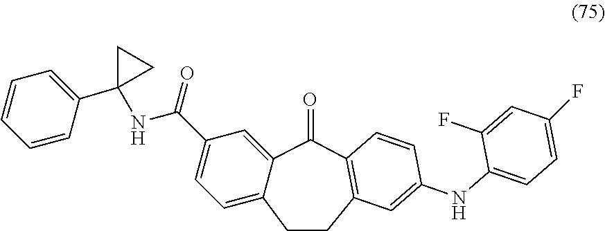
C12=CC(C(NC3(C4=CC=CC=C4)CC3)=O)=CC=C1CCC1=C(C2=O)C=CC(NC2=CC=C(F)C=C2F)=C1
